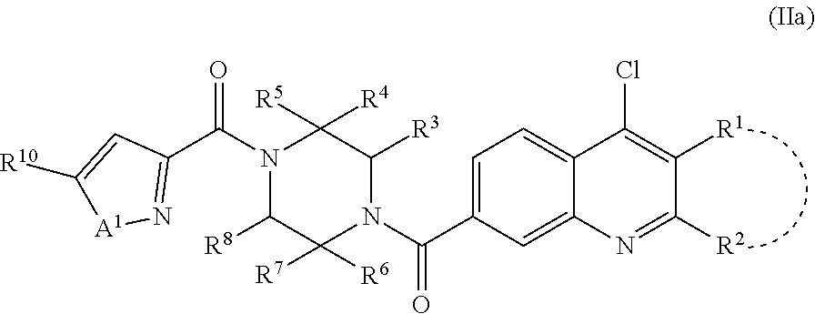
C1=C(C(N2C([R3])C([R4])([R5])N(C(C3=N[A1]C([R10])=C3)=O)C([R8])C2([R7])[R6])=O)C=C2C(=C1)C(Cl)=C([R1])C([R2])=N2
